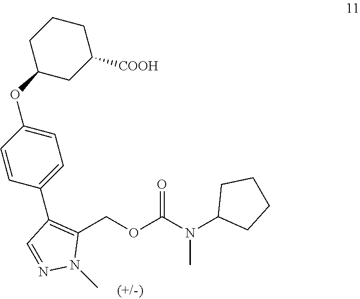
C1(COC(N(C2CCCC2)C)=O)=C(C2=CC=C(OC3CC([COOH])CCC3)C=C2)C=NN1C
